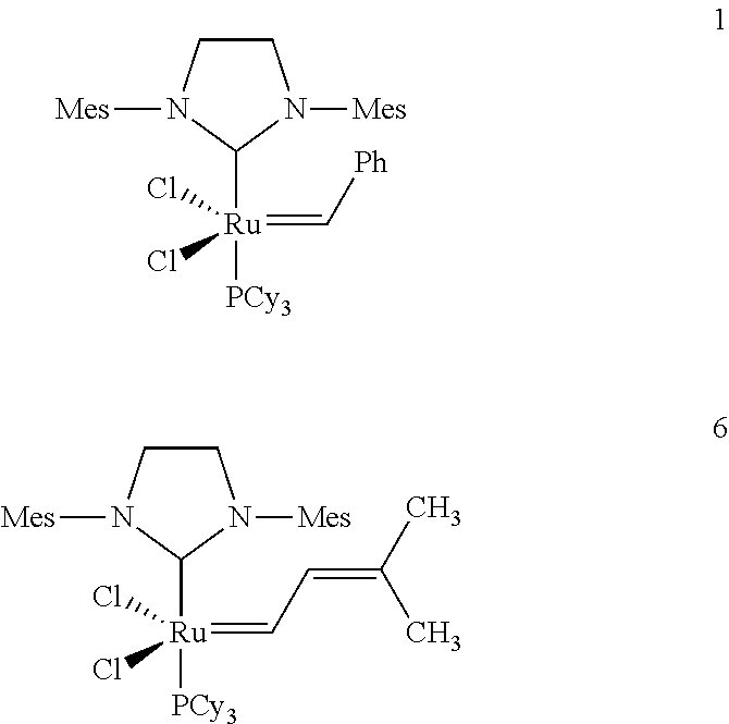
C1CN([Mes])C([Ru](=C[Ph])([PCy3])(Cl)Cl)N1[Mes].C1CN([Mes])C([Ru](=CC=C(C)C)([PCy3])(Cl)Cl)N1[Mes]
